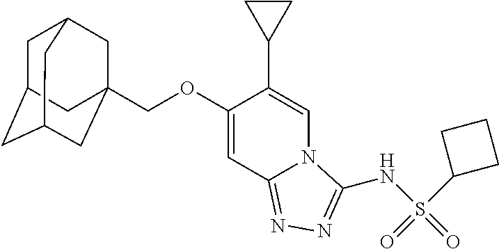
C1C2CC3CC(COC4=CC5=NN=C(NS(C6CCC6)(=O)=O)N5C=C4C4CC4)(CC1C3)C2
